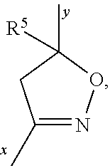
C1(C)=NOC(C)([R5])C1
